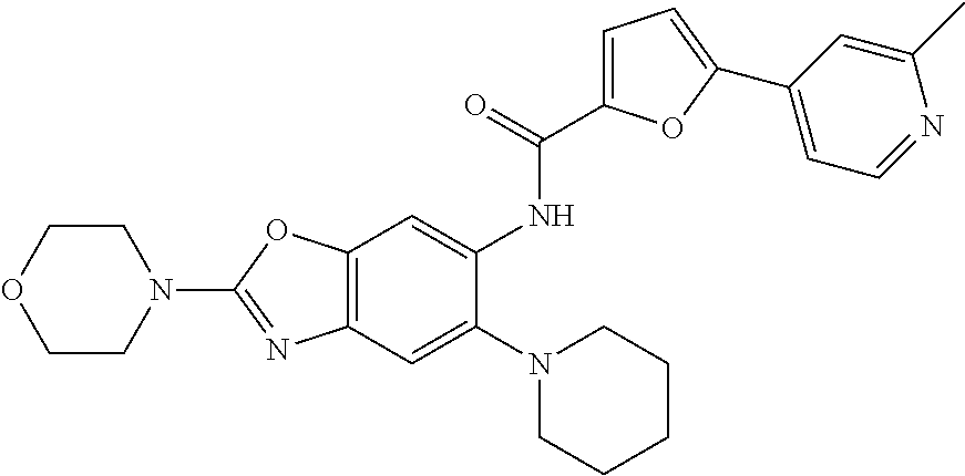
C12=C(OC(N3CCOCC3)=N1)C=C(NC(=O)C1=CC=C(C3=CC=NC(C)=C3)O1)C(N1CCCCC1)=C2
